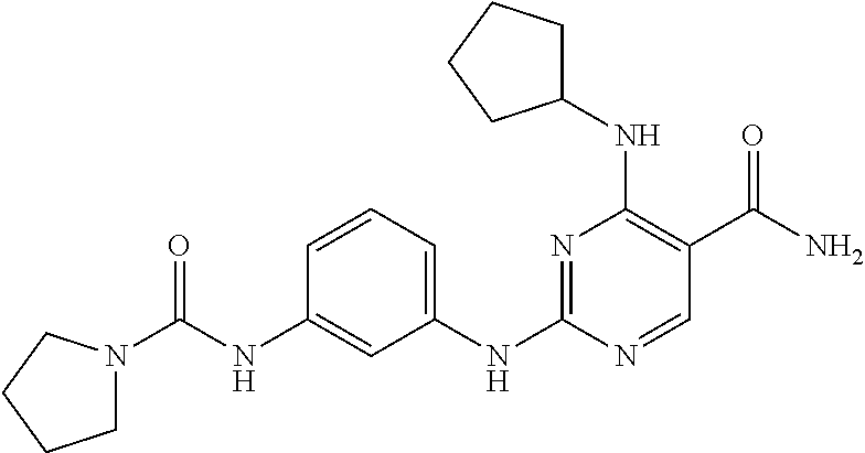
C1=CC(NC(=O)N2CCCC2)=CC(NC2=NC(NC3CCCC3)=C(C(N)=O)C=N2)=C1
